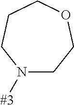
[#3]N1CCOCCC1
